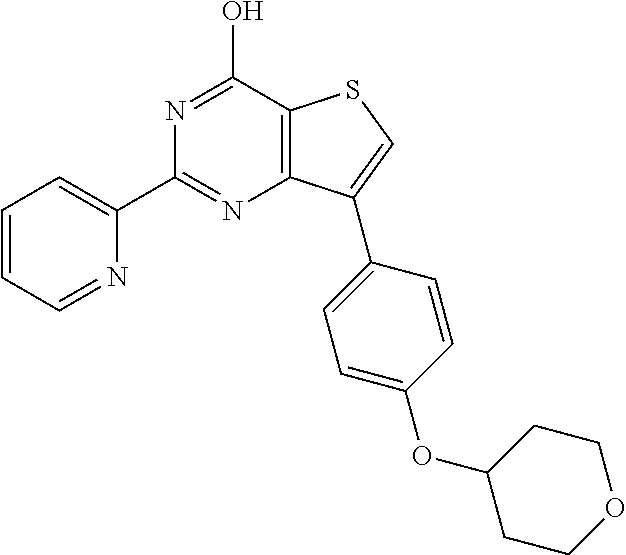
N1=CC=CC=C1C1=NC2=C(C(O)=N1)SC=C2C1=CC=C(OC2CCOCC2)C=C1
